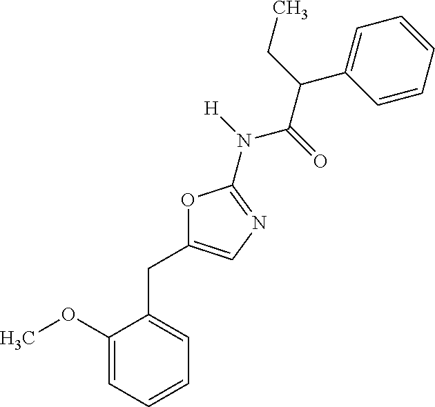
C1(OC)=CC=CC=C1CC1=CN=C(N(C(C(C2=CC=CC=C2)CC)=O)[H])O1
